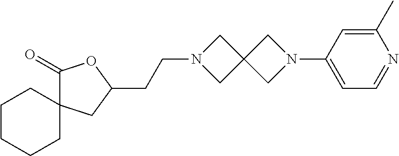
C1(=O)C2(CC(CCN3CC4(C3)CN(C3=CC=NC(C)=C3)C4)O1)CCCCC2
